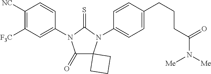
C1(=O)C2(N(C3=CC=C(CCCC(N([Me])[Me])=O)C=C3)C(=S)N1C1=CC([F3C])=C([NC])C=C1)CCC2
